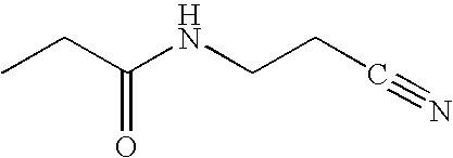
CCC(NCCC#N)=O
